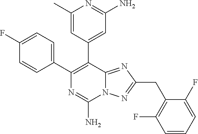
C1(C2=C(C3=CC(N)=NC(C)=C3)C3=NC(CC4=C(F)C=CC=C4F)=NN3C(N)=N2)=CC=C(F)C=C1
